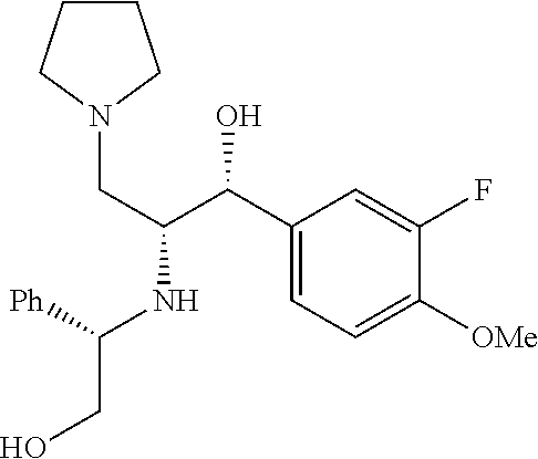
[Ph]C(NC(C(C1=CC=C([OMe])C(F)=C1)O)CN1CCCC1)CO
